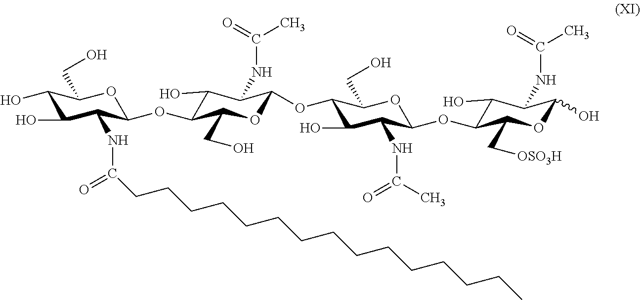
C1(O)C(O)C(NC(CCCCCCCCCCCCCCC)=O)C(OC2C(O)C(NC(C)=O)C(OC3C(O)C(NC(C)=O)C(OC4C(O)C(NC(C)=O)C(O)OC4C[OSO3H])OC3CO)OC2CO)OC1CO
